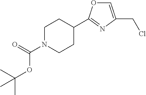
C1=C(CCl)N=C(C2CCN(C(=O)OC(C)(C)C)CC2)O1
